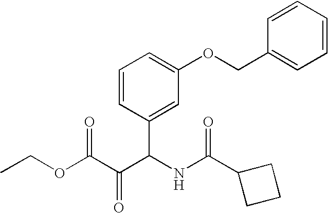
O(C(C(C(NC(C1CCC1)=O)C1=CC(OCC2=CC=CC=C2)=CC=C1)=O)=O)CC
